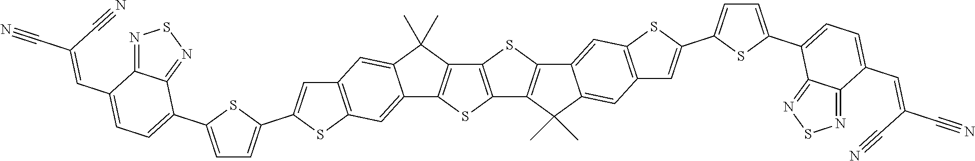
C12=C(SC(C3=CC=C(C4=CC=C(C=C(C#N)C#N)C5=NSN=C45)S3)=C1)C=C1C(=C2)C(C)(C)C2=C1SC1=C2SC2=C1C(C)(C)C1=CC3=C(C=C21)SC(C1=CC=C(C2=CC=C(C=C(C#N)C#N)C4=NSN=C24)S1)=C3
